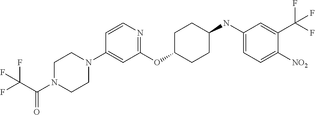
C1(OC2CCC(NC3=CC=C([NO2])C(C(F)(F)F)=C3)CC2)=NC=CC(N2CCN(C(C(F)(F)F)=O)CC2)=C1
